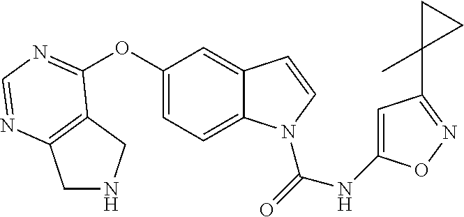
C1(OC2=NC=NC3=C2CNC3)=CC=C2C(=C1)C=CN2C(=O)NC1=CC(C2(C)CC2)=NO1
